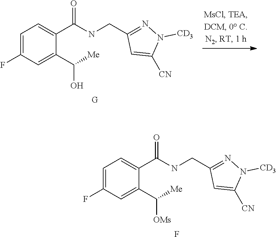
C1=C(F)C=C(C([Me])O)C(C(NCC2=NN([CD3])C([CN])=C2)=O)=C1.C1=C(F)C=C(C([Me])[OMs])C(C(NCC2=NN([CD3])C([CN])=C2)=O)=C1.F
